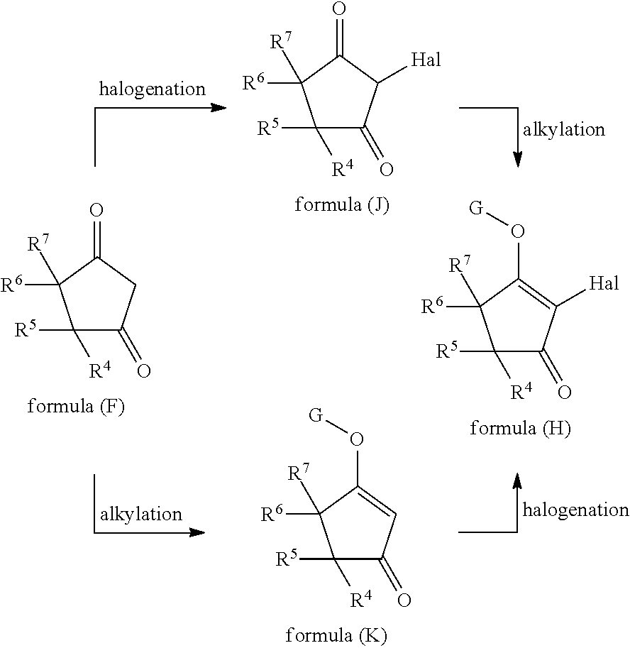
C1([R5])([R4])C(=O)CC(=O)C1([R6])[R7].C1([R5])([R4])C(=O)C([Hal])C(=O)C1([R6])[R7].C1([R5])([R4])C(=O)C([Hal])=C(O[G])C1([R6])[R7].C1([R5])([R4])C(=O)C=C(O[G])C1([R6])[R7]
